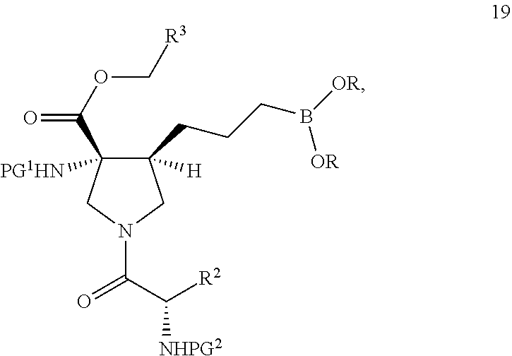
N1(C(C([R2])[NHPG2])=O)CC([H])(CCCB([OR])[OR])C(C(=O)OC[R3])([PG1HN])C1
